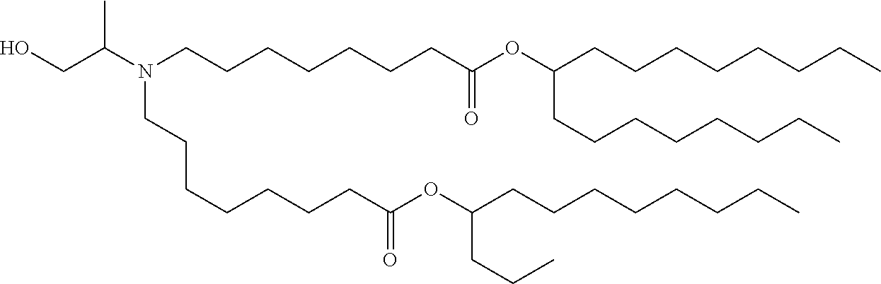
O(C(CCC)CCCCCCCC)C(CCCCCCCN(CCCCCCCC(=O)OC(CCCCCCCC)CCCCCCCC)C(CO)C)=O
